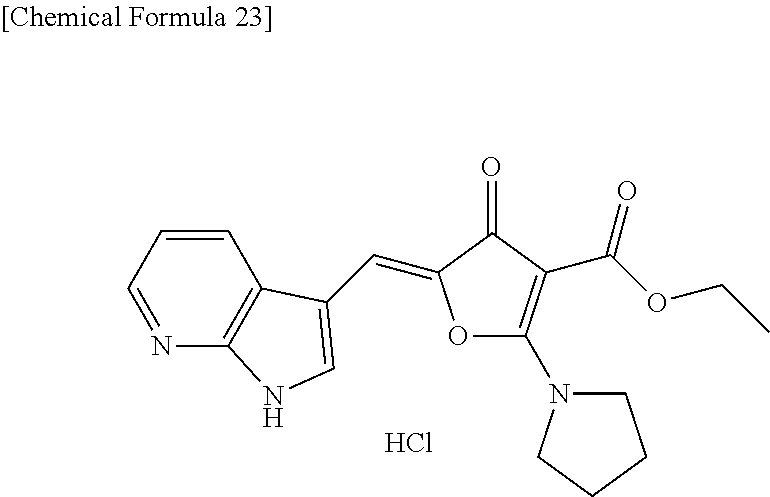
C1=CC=NC2=C1C(C=C1OC(N3CCCC3)=C(C(OCC)=O)C1=O)=CN2.Cl
